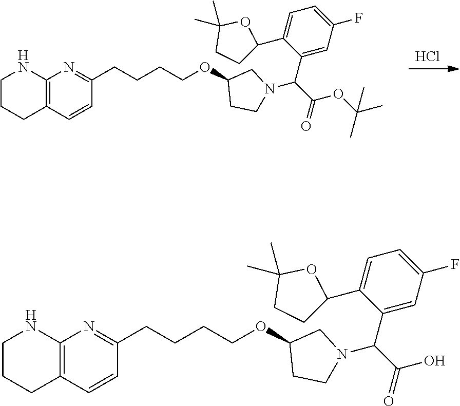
Cl.C12=C(C=CC(CCCCOC3CCN(C(C(OC(C)(C)C)=O)C4=CC(F)=CC=C4C4CCC(C)(C)O4)C3)=N1)CCCN2.C12=C(C=CC(CCCCOC3CCN(C(C(O)=O)C4=CC(F)=CC=C4C4CCC(C)(C)O4)C3)=N1)CCCN2
